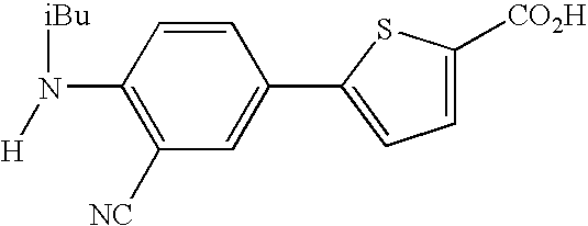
C1(N([iBu])[H])=C([NC])C=C(C2=CC=C([CO2H])S2)C=C1
